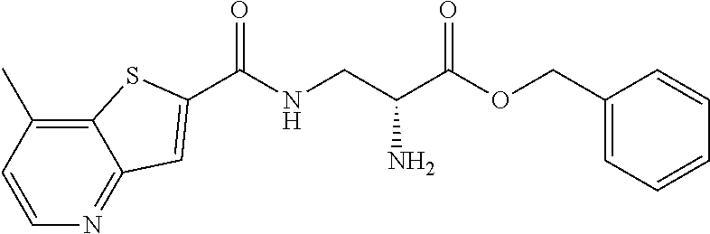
C1=CC(C)=C2C(=N1)C=C(C(NCC(C(OCC1=CC=CC=C1)=O)N)=O)S2
